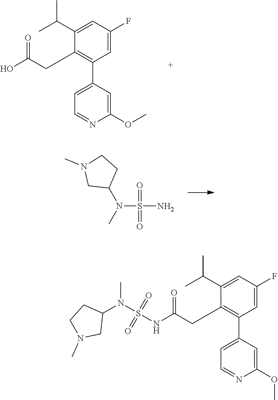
C1(CC(O)=O)=C(C2=CC=NC(OC)=C2)C=C(F)C=C1C(C)C.N(C)(S(=O)(=O)N)C1CN(C)CC1.CN(S(=O)(=O)NC(CC1=C(C2=CC=NC(OC)=C2)C=C(F)C=C1C(C)C)=O)C1CN(C)CC1
